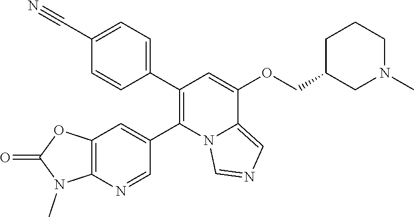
C1(C2=C(C3=CC=C(C#N)C=C3)C=C(OCC3CCCN(C)C3)C3=CN=CN23)=CC2=C(N=C1)N(C)C(=O)O2
